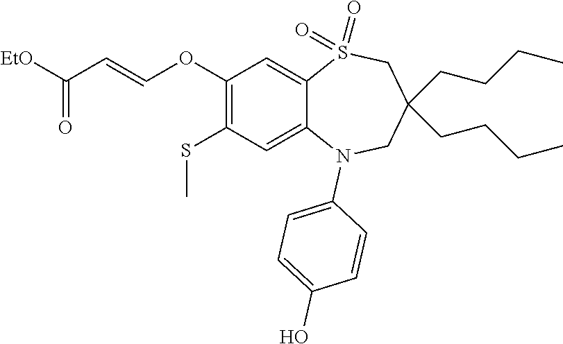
[EtO]C(C=COC1=C(SC)C=C2C(=C1)S(=O)(=O)CC(CCCC)(CCCC)CN2C1=CC=C(O)C=C1)=O
